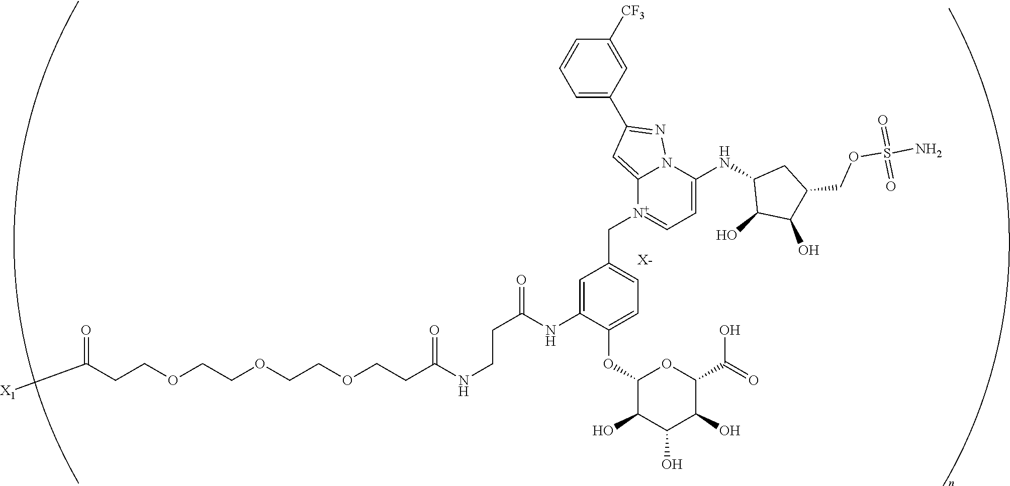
[X-].C(COCCOCCOCCC(NCCC(=O)NC1=CC(C[N+]2=CC=C(NC3C(O)C(O)C(COS(N)(=O)=O)C3)N3C2=CC(C2=CC=CC([CF3])=C2)=N3)=CC=C1OC1C(O)C(O)C(O)C(C(=O)O)O1)=O)C([X1])=O
